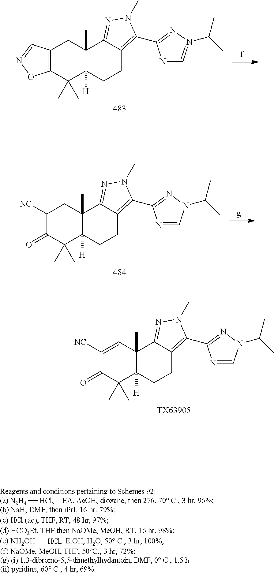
[NH2OH][HCl].[N2H4][HCl].C1(C)(C)C2([H])C(C)(CC3=C1ON=C3)C1=NN(C)C(C3=NN(C(C)C)=CN3)=C1CC2.C1(C)(C)C2([H])C(C)(CC([NC])C1=O)C1=NN(C)C(C3=NN(C(C)C)C=N3)=C1CC2.[TX63905].C1(C)(C)C2([H])C(C)(C=C([NC])C1=O)C1=NN(C)C(C3=NN(C(C)C)C=N3)=C1CC2
